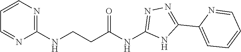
C1(NCCC(NC2=NN=C(C3=CC=CC=N3)N2)=O)=NC=CC=N1
